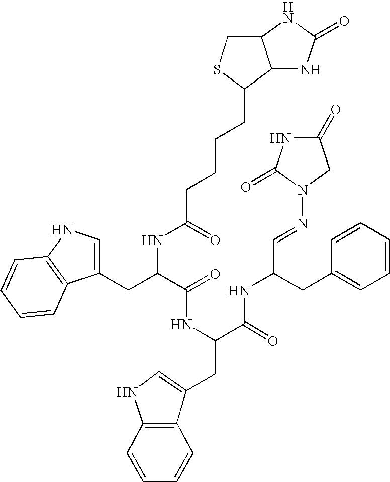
C1(CC(C(=O)NC(CC2=CNC3=C2C=CC=C3)C(NC(C=NN2CC(=O)NC2=O)CC2=CC=CC=C2)=O)NC(CCCCC2C3C(CS2)NC(=O)N3)=O)=CNC2=C1C=CC=C2
